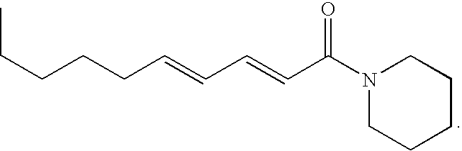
C(CC=CC=CC(N1CCCCC1)=O)CCC
